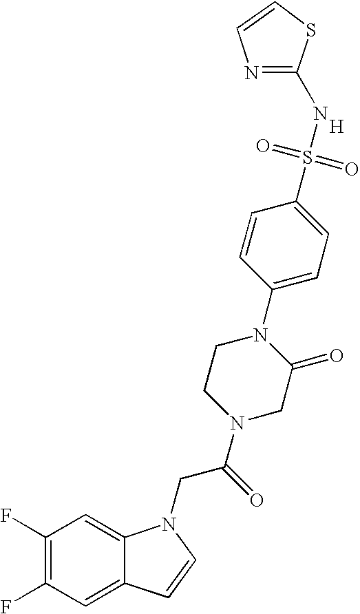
C1(F)=C(F)C=C2C(=C1)N(CC(N1CC(=O)N(C3=CC=C(S(=O)(=O)NC4=NC=CS4)C=C3)CC1)=O)C=C2.[H]
